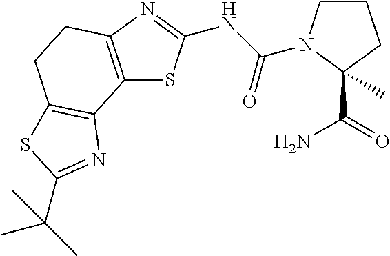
C12=C(N=C(NC(=O)N3CCCC3(C(=O)N)C)S1)CCC1=C2N=C(C(C)(C)C)S1
